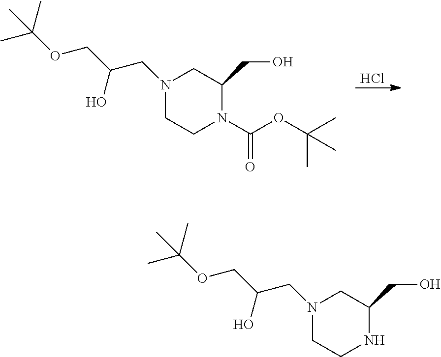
Cl.N1(CC(O)COC(C)(C)C)CCN(C(OC(C)(C)C)=O)C(CO)C1.N1(CC(O)COC(C)(C)C)CCNC(CO)C1
